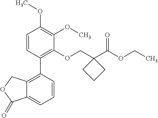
C1=CC(C2=C3C(=CC=C2)C(=O)OC3)=C(OCC2(C(OCC)=O)CCC2)C(OC)=C1OC
